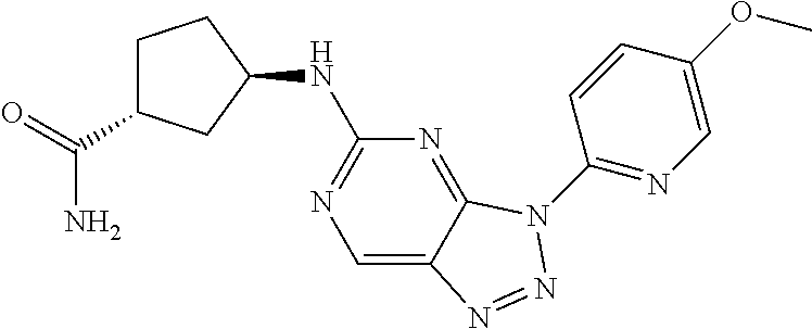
C1=C2C(=NC(NC3CCC(C(=O)N)C3)=N1)N(C1=NC=C(OC)C=C1)N=N2
